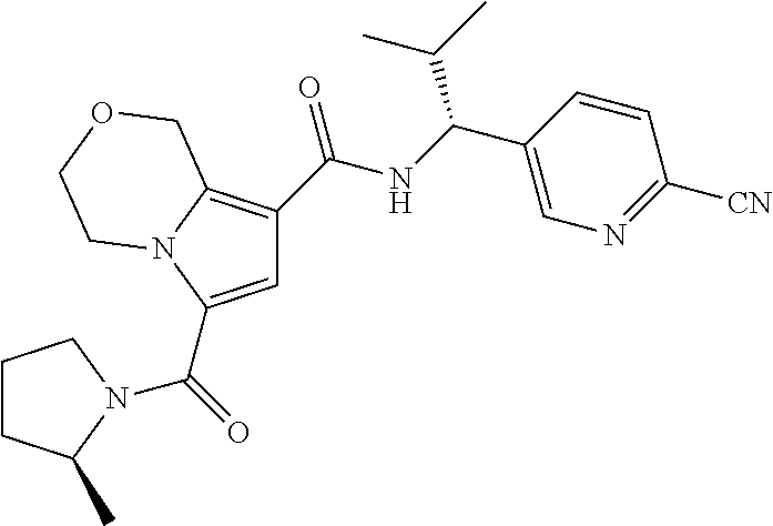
C1=C(C(=O)N2C(C)CCC2)N2C(=C1C(NC(C1=CN=C([CN])C=C1)C(C)C)=O)COCC2
